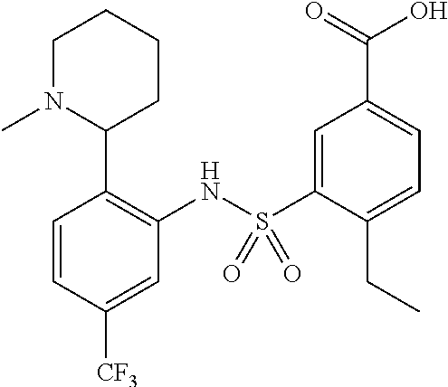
C1=CC([CF3])=CC(NS(C2=CC(C(=O)O)=CC=C2CC)(=O)=O)=C1C1CCCCN1C
